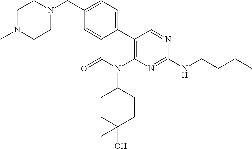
C12=C(N=C(NCCCC)N=C1)N(C1CCC(O)(C)CC1)C(=O)C1=CC(CN3CCN(C)CC3)=CC=C21
